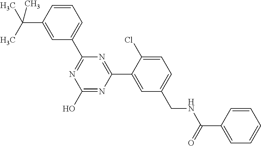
C1(C2=NC(O)=NC(C3=CC(CNC(=O)C4=CC=CC=C4)=CC=C3Cl)=N2)=CC=CC(C(C)(C)C)=C1
